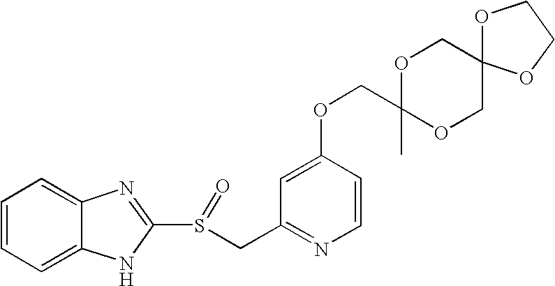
C1=CC=C2C(=C1)N=C(S(=O)CC1=NC=CC(OCC3(C)OCC4(CO3)OCCO4)=C1)N2
